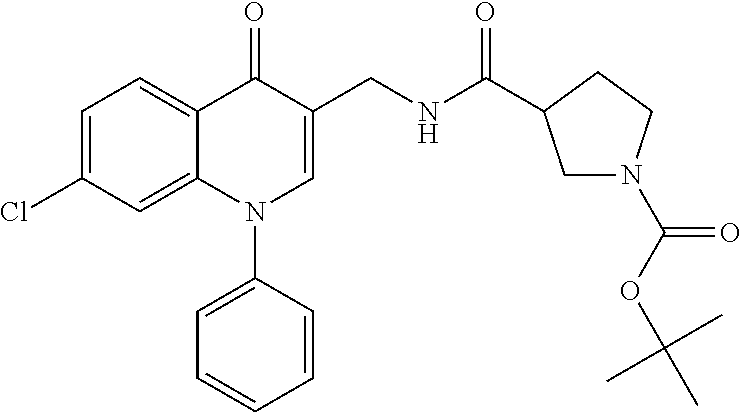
C1=C(Cl)C=C2C(=C1)C(=O)C(CNC(=O)C1CN(C(OC(C)(C)C)=O)CC1)=CN2C1=CC=CC=C1
